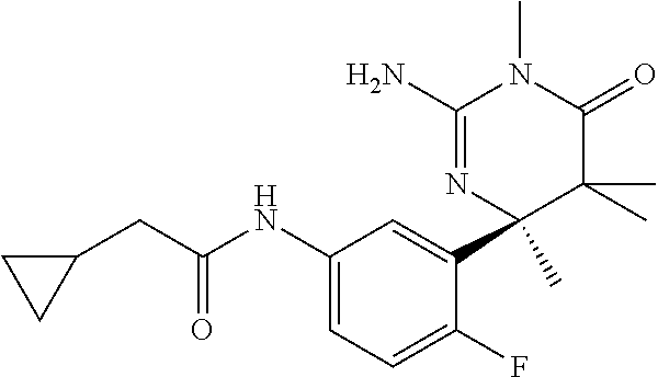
C1(NC(CC2CC2)=O)=CC=C(F)C(C2(C)N=C(N)N(C)C(=O)C2(C)C)=C1
